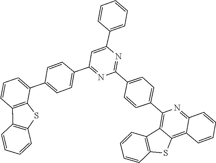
C1=CC2=C(SC3=C4C=CC=CC4=NC(C4=CC=C(C5=NC(C6=CC=CC=C6)=CC(C6=CC=C(C7=CC=CC8=C7SC7=C8C=CC=C7)C=C6)=N5)C=C4)=C32)C=C1
